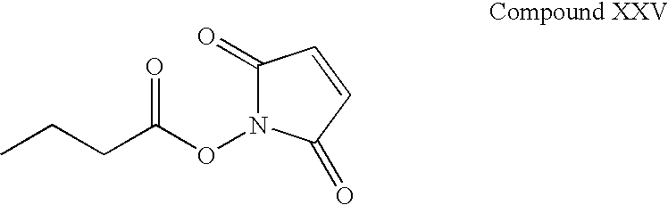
C1(=O)N(OC(CCC)=O)C(=O)C=C1
